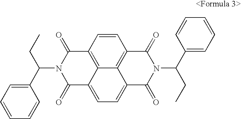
C12=C3C(=CC=C4C3=C(C(=O)N(C(C3=CC=CC=C3)CC)C4=O)C=C1)C(=O)N(C(C1=CC=CC=C1)CC)C2=O
